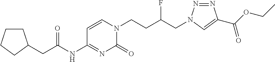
N(C1=NC(=O)N(CCC(CN2N=NC(C(OCC)=O)=C2)F)C=C1)C(=O)CC1CCCC1
